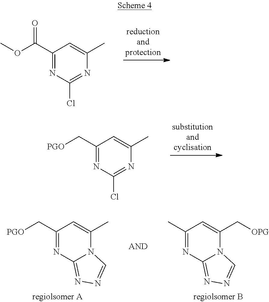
C1(C(OC)=O)=NC(Cl)=NC(C)=C1.C1(C[PGO])=NC(Cl)=NC(C)=C1.C1(C[PGO])=NC2=NN=CN2C(C)=C1.C1(C)=NC2=NN=CN2C(C[OPG])=C1
